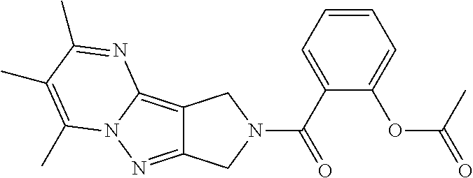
C1=CC=C(C(=O)N2CC3=NN4C(=C3C2)N=C(C)C(C)=C4C)C(OC(C)=O)=C1
